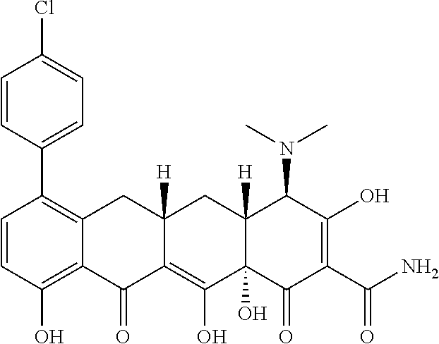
C1=CC(O)=C2C(=C1C1=CC=C(Cl)C=C1)CC1([H])C(=C(O)C3(O)C([H])(C1)C(N(C)C)C(O)=C(C(N)=O)C3=O)C2=O
